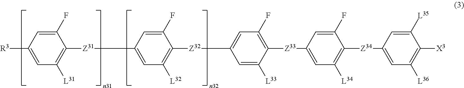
[R3]C1=CC([L31])=C([Z31]C2=CC([L32])=C([Z32]C3=CC(F)=C([Z33]C4=CC([L34])=C([Z34]C5=CC([L36])=C([X3])C([L35])=C5)C(F)=C4)C([L33])=C3)C(F)=C2)C(F)=C1
